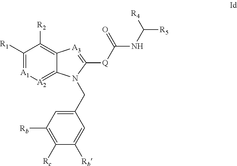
C1([R1])=[A1][A2]=C2C(=C1[R2])[A3]=C([Q]C(NC([R4])[R5])=O)N2CC1=CC([Rb])=C([Rc])C([Rb])=C1
